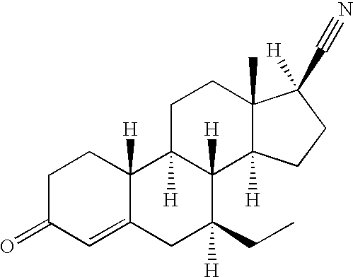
C1=C2C([H])(CCC1=O)C1([H])C([H])(C(CC)([H])C2)C2([H])C(C)(CC1)C(C#N)([H])CC2
